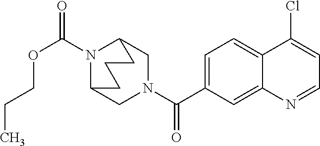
N1(C(OCCC)=O)C2CN(C(=O)C3=CC=C4C(=C3)N=CC=C4Cl)CC1CCC2
